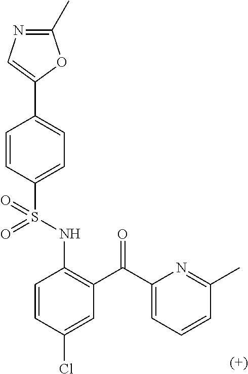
C1=CC(S(NC2=C(C(=O)C3=CC=CC(C)=N3)C=C(Cl)C=C2)(=O)=O)=CC=C1C1=CN=C(C)O1
